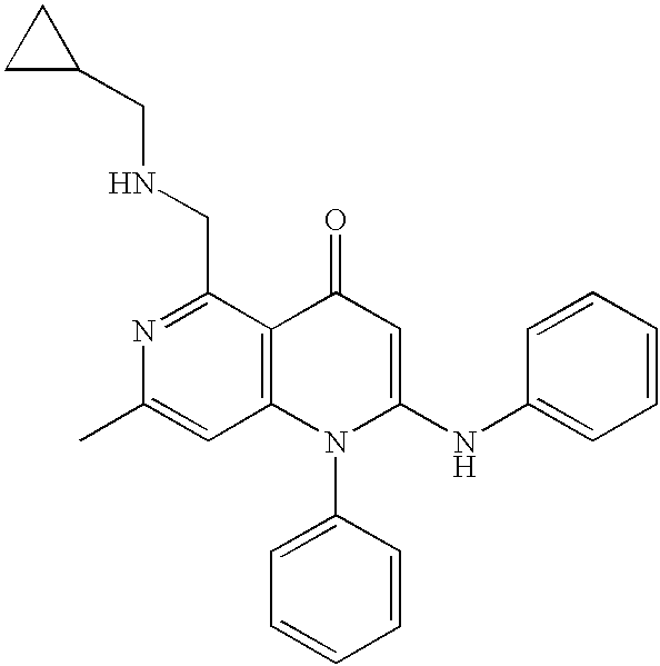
N1=C(CNCC2CC2)C2=C(C=C1C)N(C1=CC=CC=C1)C(NC1=CC=CC=C1)=CC2=O
